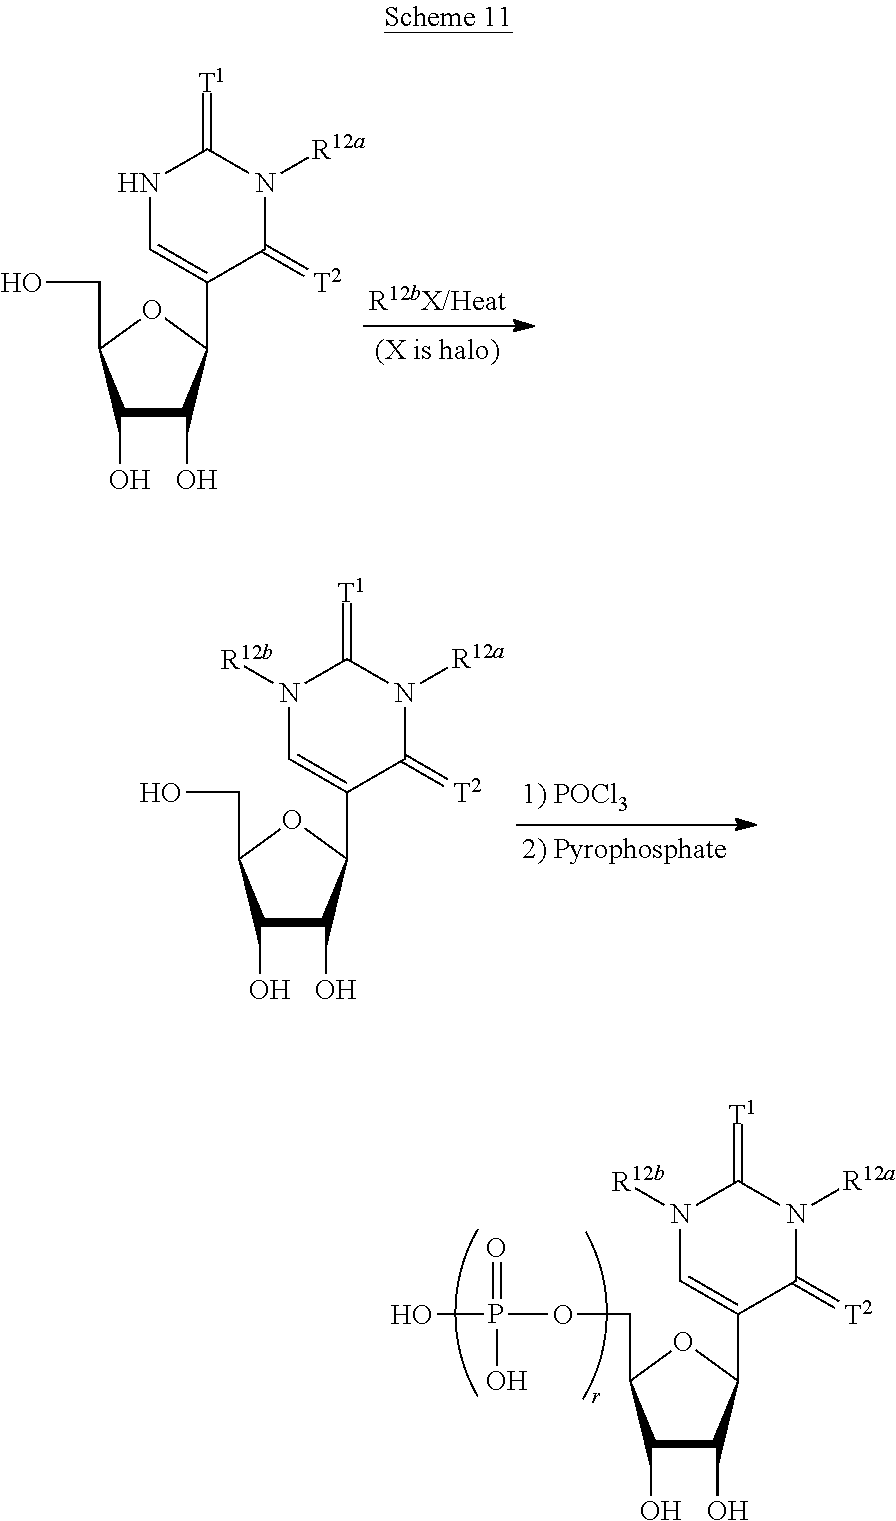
N1C=C(C2C(O)C(O)C(CO)O2)C(=[T2])N([R12a])C1=[T1].N1([R12b])C=C(C2C(O)C(O)C(CO)O2)C(=[T2])N([R12a])C1=[T1].N1([R12b])C=C(C2C(O)C(O)C(COP(O)(=O)O)O2)C(=[T2])N([R12a])C1=[T1]
